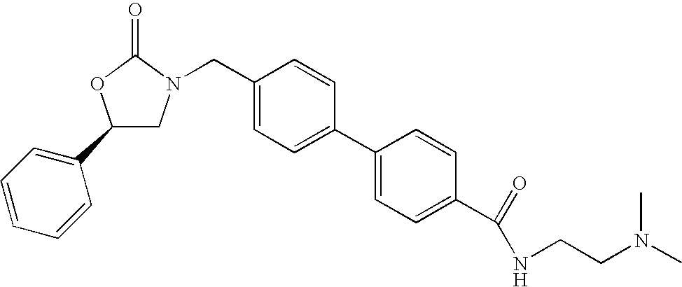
C1(C2=CC=CC=C2)CN(CC2=CC=C(C3=CC=C(C(=O)NCCN(C)C)C=C3)C=C2)C(=O)O1
